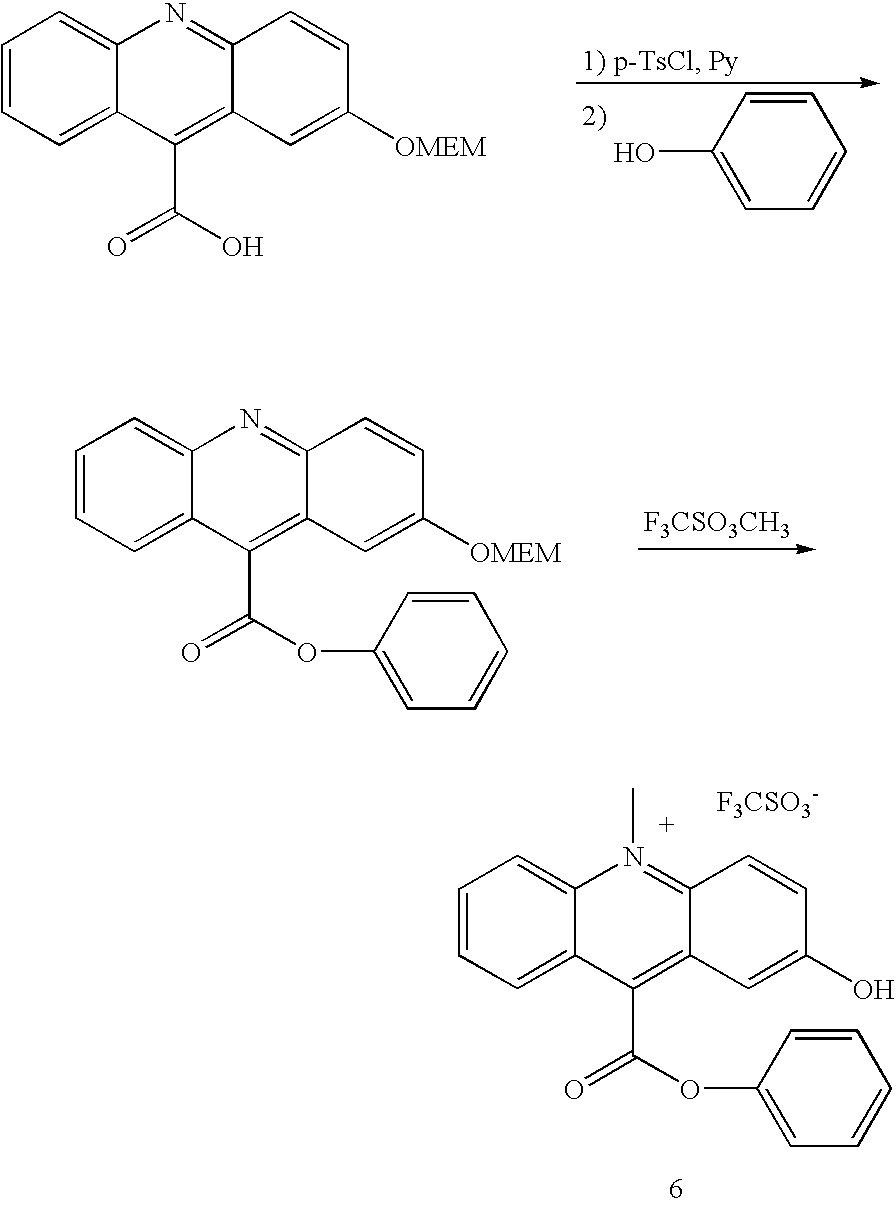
OC1=CC=CC=C1.C1=CC=C2C(=C1)N=C1C(=C2C(O)=O)C=C([OMEM])C=C1.C1=CC=C2C(=C1)N=C1C(=C2C(OC2=CC=CC=C2)=O)C=C([OMEM])C=C1.[F3CSO3CH3].C1=CC=C2C(=C1)N(C)=C1C(=C2C(OC2=CC=CC=C2)=O)C=C(O)C=C1.[F3CSO3-]
